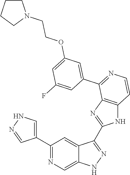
C1(C2=CNN=C2)=NC=C2C(=C1)C(C1=NC3=C(N1)C=CN=C3C1=CC(OCCN3CCCC3)=CC(F)=C1)=NN2
